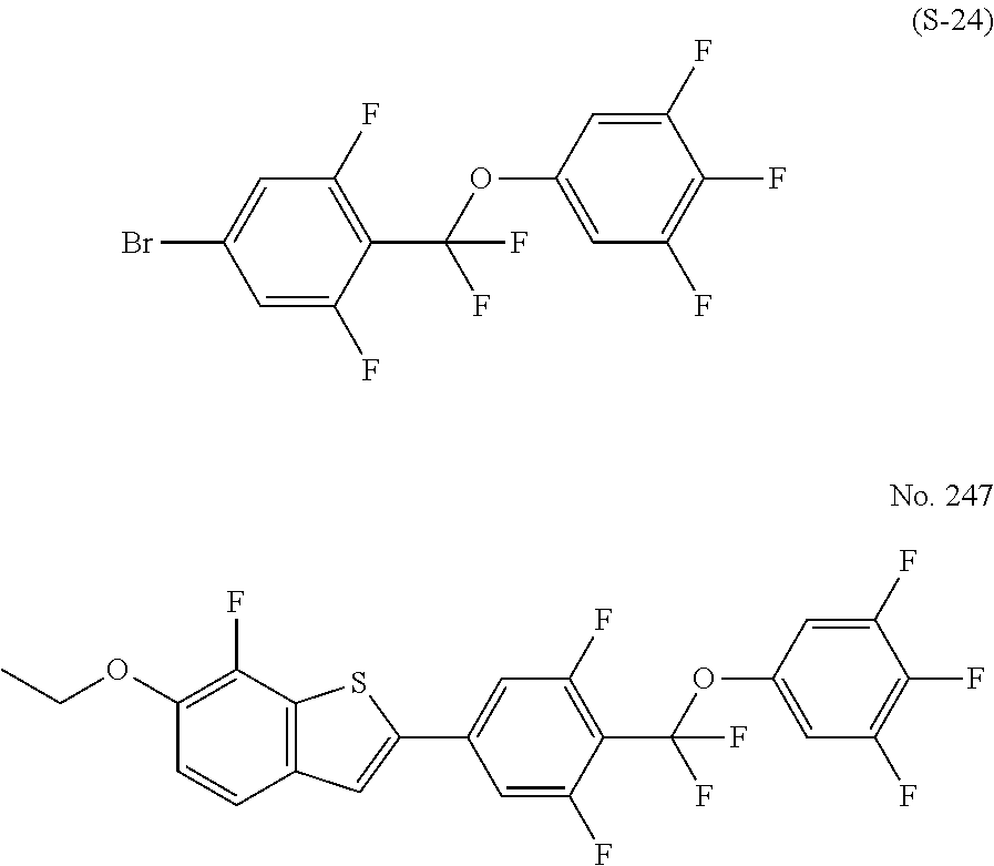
C1=C(F)C(C(F)(OC2=CC(F)=C(F)C(F)=C2)F)=C(F)C=C1Br.C1=C(F)C(C(F)(OC2=CC(F)=C(F)C(F)=C2)F)=C(F)C=C1C1=CC2=C(S1)C(F)=C(OCC)C=C2
